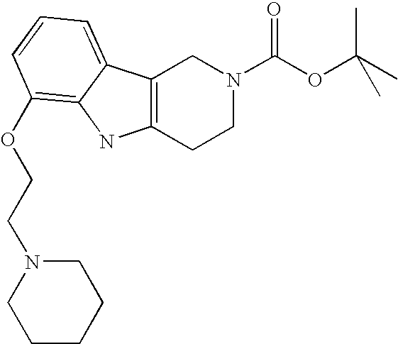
C12=C(CCN(C(OC(C)(C)C)=O)C1)NC1=C(OCCN3CCCCC3)C=CC=C21
